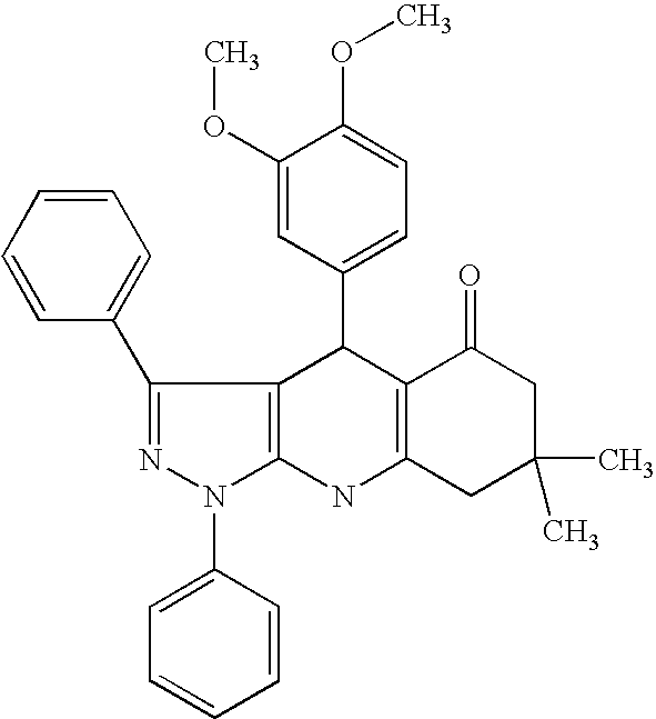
C12=C(NC3=C(C1C1=CC=C(OC)C(OC)=C1)C(C1=CC=CC=C1)=NN3C1=CC=CC=C1)CC(C)(C)CC2=O
